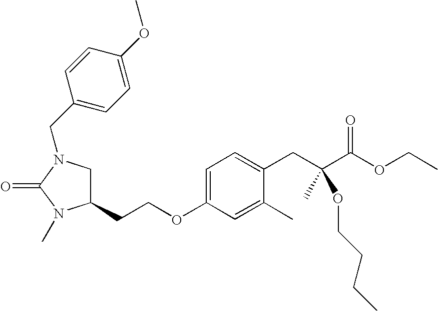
C1(CCOC2=CC=C(CC(C(OCC)=O)(C)OCCCC)C(C)=C2)CN(CC2=CC=C(OC)C=C2)C(=O)N1C
